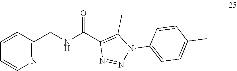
C1=CC(CNC(C2=C(C)N(C3=CC=C(C)C=C3)N=N2)=O)=NC=C1
